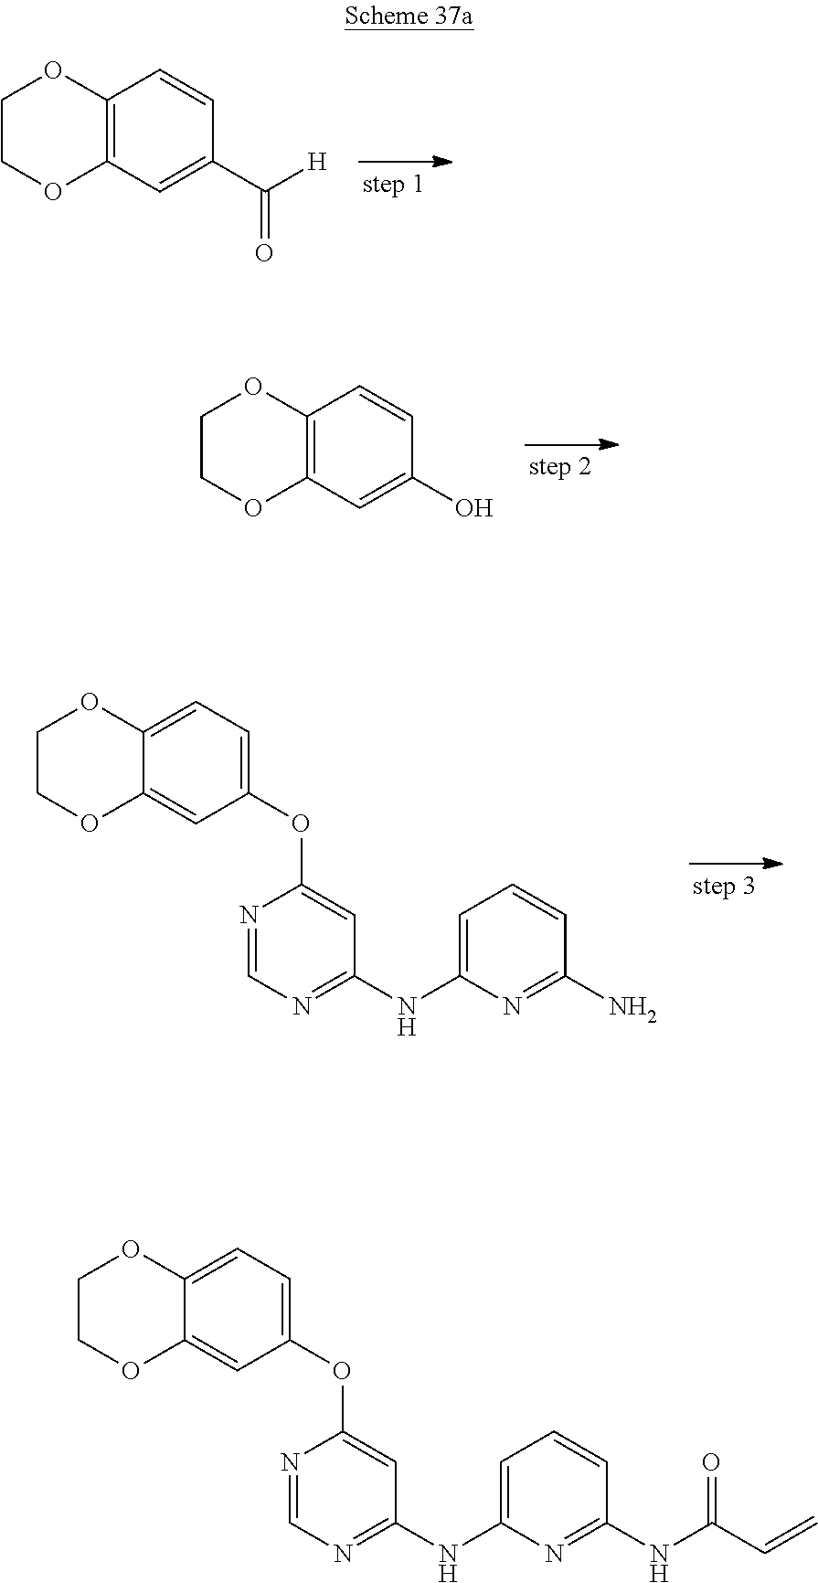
C12=C(C=C(C([H])=O)C=C1)OCCO2.C12=C(C=C(O)C=C1)OCCO2.C12=CC=C(OC3=CC(NC4=CC=CC(N)=N4)=NC=N3)C=C1OCCO2.C12=CC=C(OC3=CC(NC4=CC=CC(NC(C=C)=O)=N4)=NC=N3)C=C1OCCO2
